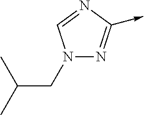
C<-C1=NN(CC(C)C)C=N1
